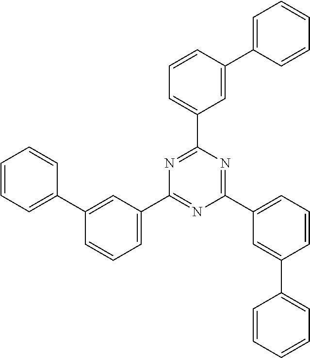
C1(C2=CC=CC(C3=CC=CC=C3)=C2)=NC(C2=CC=CC(C3=CC=CC=C3)=C2)=NC(C2=CC=CC(C3=CC=CC=C3)=C2)=N1
